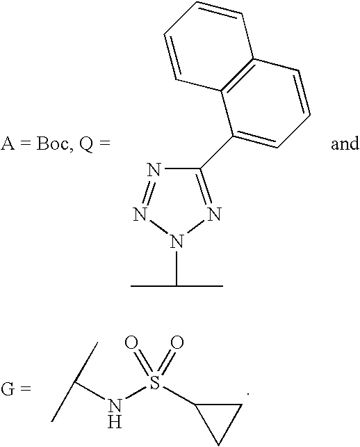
C(NS(C1CC1)(=O)=O)(C)C.N1=NN(C(C)C)N=C1C1=CC=CC2=C1C=CC=C2
